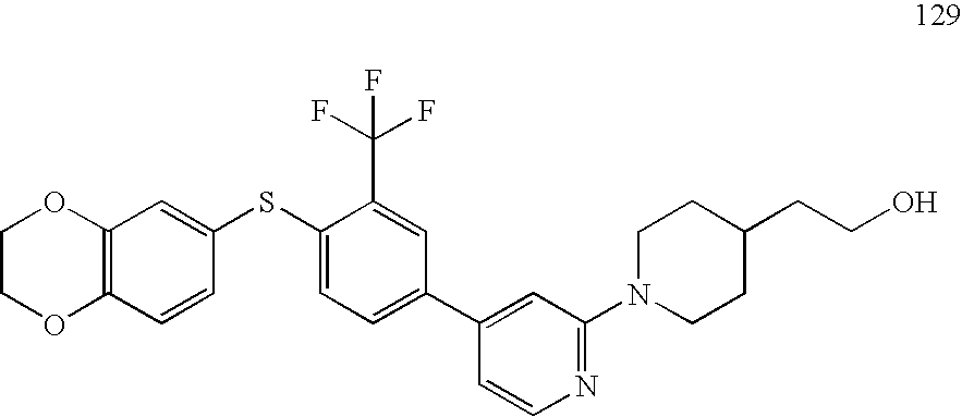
C1COC2=C(O1)C=C(SC1=CC=C(C3=CC(N4CCC(CCO)CC4)=NC=C3)C=C1C(F)(F)F)C=C2
